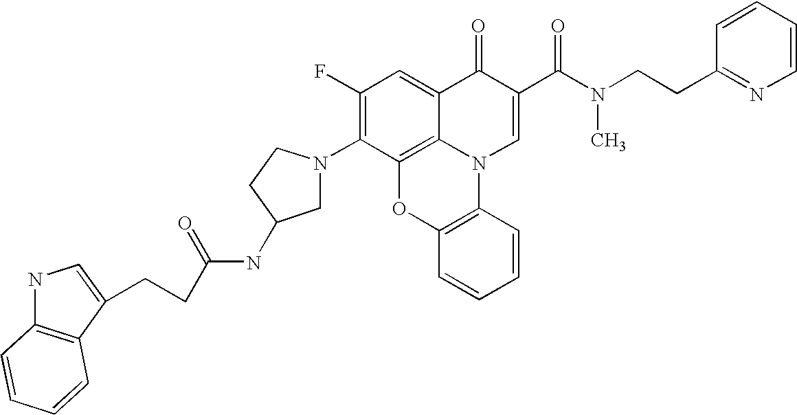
C1(F)=C(N2CC(NC(=O)CCC3=CNC4=C3C=CC=C4)CC2)C2=C3C(=C1)C(=O)C(C(N(CCC1=NC=CC=C1)C)=O)=CN3C1=C(O2)C=CC=C1
